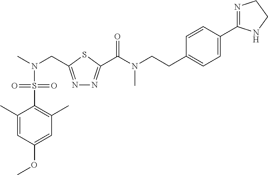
C1(C)=CC(OC)=CC(C)=C1S(N(C)CC1=NN=C(C(N(CCC2=CC=C(C3=NCCN3)C=C2)C)=O)S1)(=O)=O
